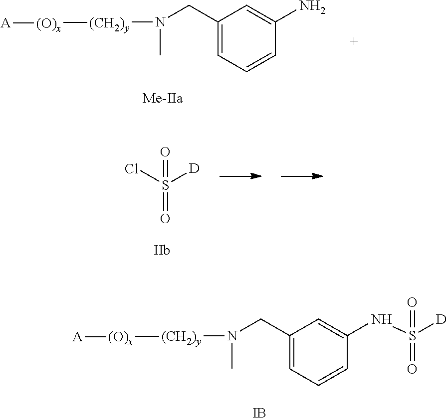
C1(CN([(CH2)y][(O)x][A])C)=CC=CC(N)=C1.O=S(Cl)([D])=O.C1(CN([(CH2)y][(O)x][A])C)=CC=CC(NS([D])(=O)=O)=C1.[IB]
